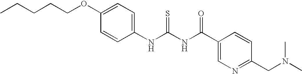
CN(C)CC1=NC=C(C(NC(NC2=CC=C(OCCCCC)C=C2)=S)=O)C=C1
